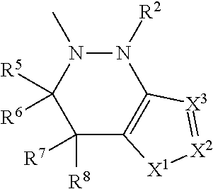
N1([R2])N(C)C([R5])([R6])C([R7])([R8])C2=C1[X3]=[X2][X1]2
